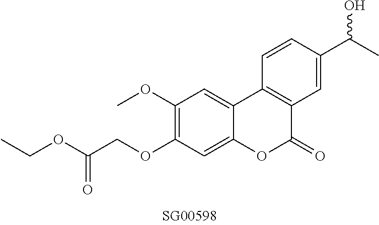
O(C1=C(OC)C=C2C(=C1)OC(=O)C1=C2C=CC(C(C)O)=C1)CC(OCC)=O
